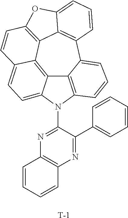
C12=C3C4=C5OC6=CC=CC(=C46)C4=CC=CC(=C14)N(C1=NC4=C(N=C1C1=CC=CC=C1)C=CC=C4)C2=CC=C3C=C5.[T]
